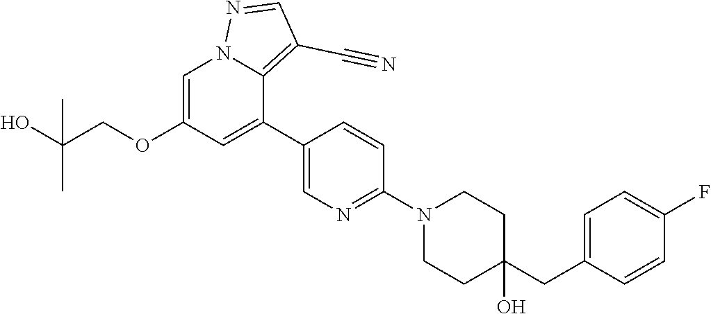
C1=C(OCC(O)(C)C)C=C(C2=CN=C(N3CCC(CC4=CC=C(F)C=C4)(O)CC3)C=C2)C2=C(C#N)C=NN12
